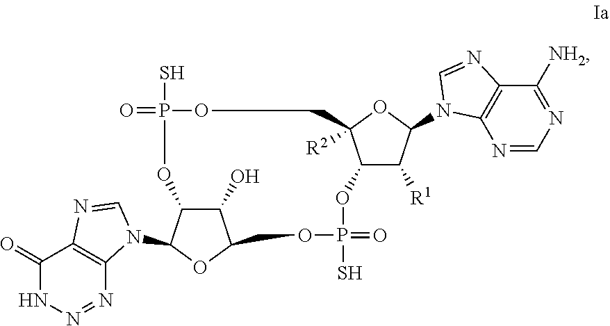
C1(=O)NN=NC2=C1N=CN2C1C2C(O)C(O1)COP(S)(=O)OC1C([R1])C(N3C4=C(C([NH2])=NC=N4)N=C3)OC1([R2])COP(S)(=O)O2
